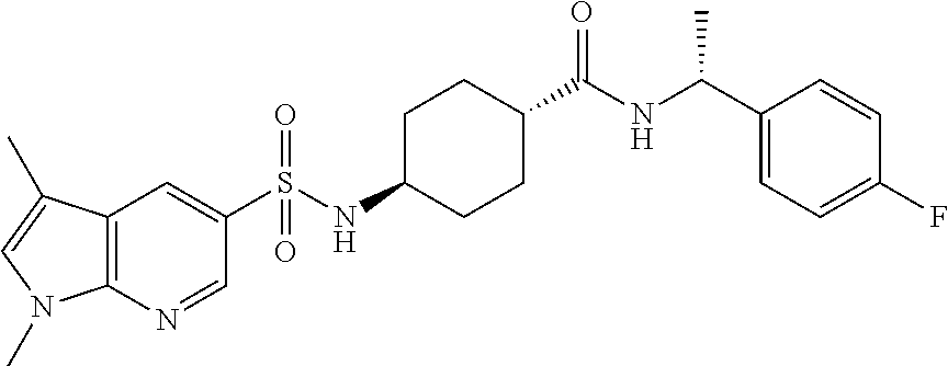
C1=C(C)C2=C(N1C)N=CC(S(NC1CCC(C(NC(C3=CC=C(F)C=C3)C)=O)CC1)(=O)=O)=C2
